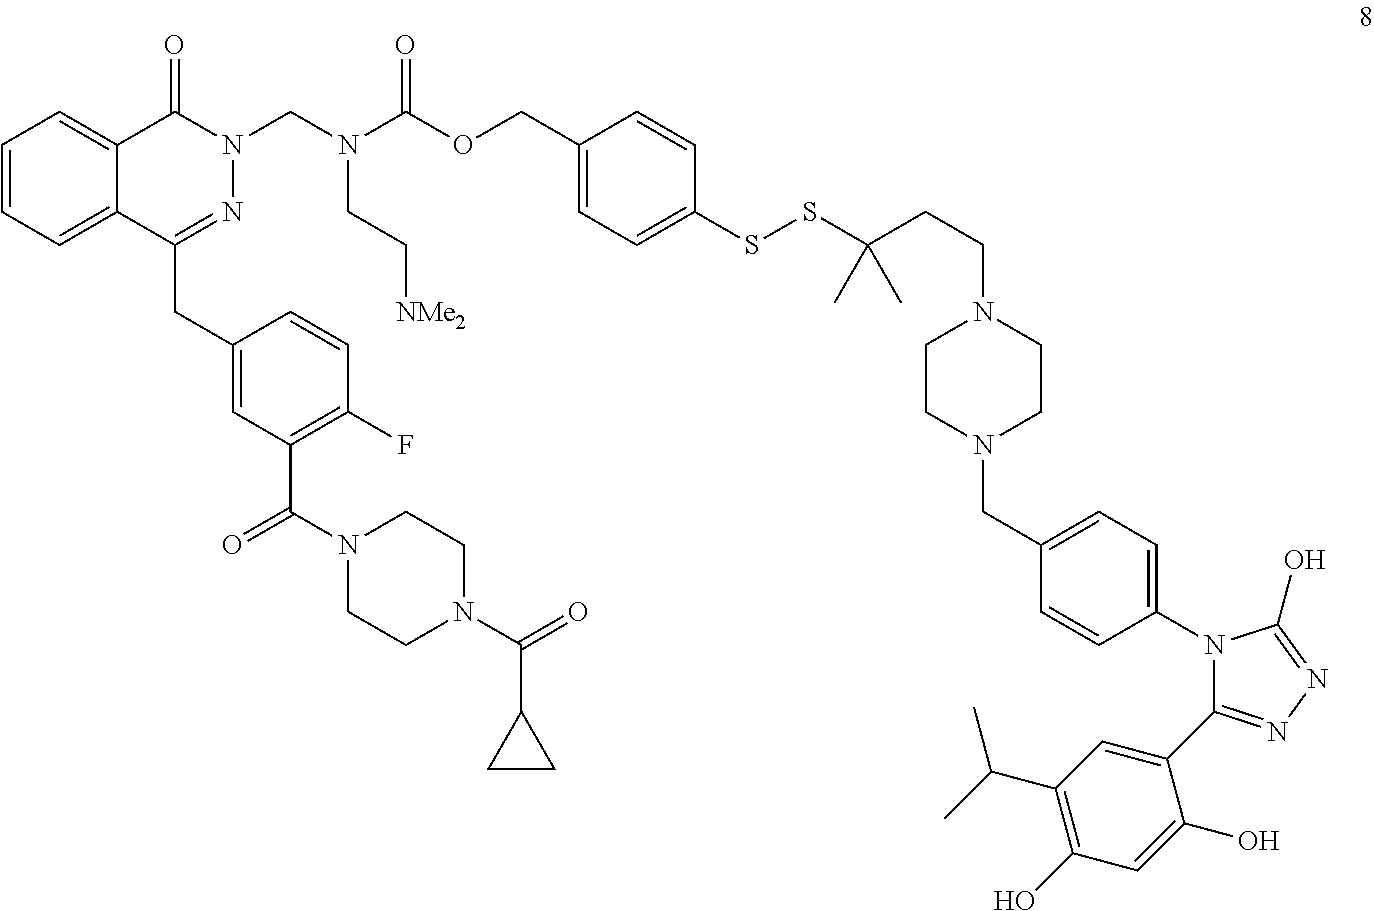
C1=CC=C2C(=C1)C(=O)N(CN(C(OCC1=CC=C(SSC(CCN3CCN(CC4=CC=C(N5C(C6=CC(C(C)C)=C(O)C=C6O)=NN=C5O)C=C4)CC3)(C)C)C=C1)=O)CC[NMe2])N=C2CC1=CC(C(N2CCN(C(=O)C3CC3)CC2)=O)=C(F)C=C1
